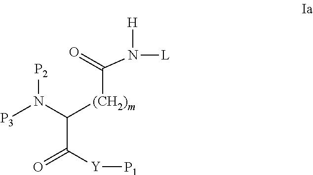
[P3]N(C(C(=O)[Y][P1])[(CH2)m]C(=O)N([L])[H])[P2]
